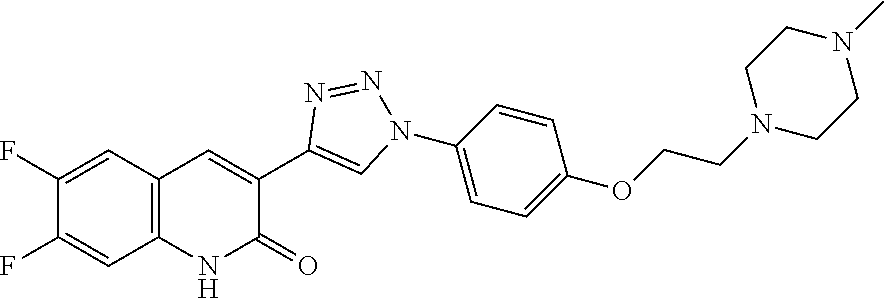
C1(F)=CC2=C(C=C1F)C=C(C1=CN(C3=CC=C(OCCN4CCN(C)CC4)C=C3)N=N1)C(=O)N2
